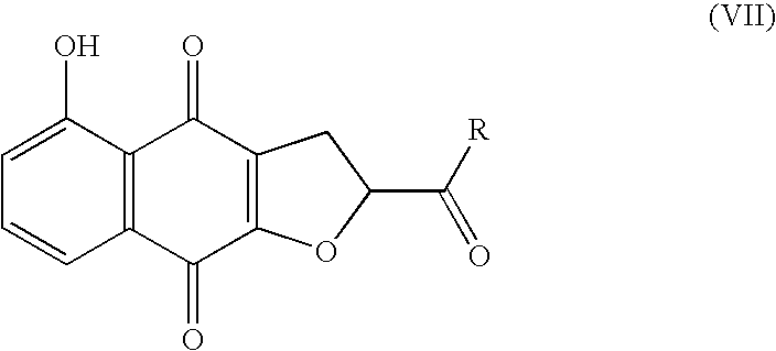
C1=C(O)C2=C(C=C1)C(=O)C1=C(C2=O)CC(C([R])=O)O1
